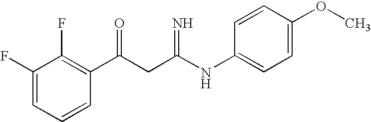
C1(F)=CC=CC(C(CC(NC2=CC=C(OC)C=C2)=N)=O)=C1F
